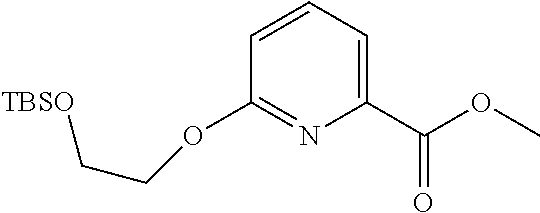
C1=CC=C(C(=O)OC)N=C1OCC[TBSO]
